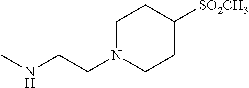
C1CC([SO2CH3])CCN1CCNC
